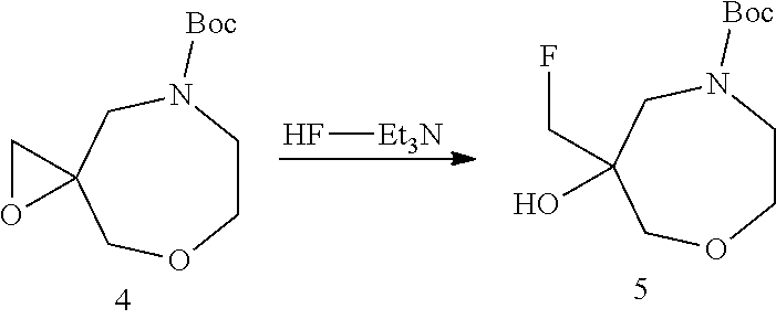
C1CN([Boc])CC2(CO1)CO2.C1CN([Boc])CC(CF)(O)CO1.F[Et3N]
